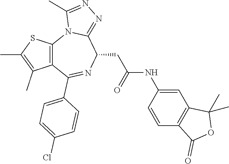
C12=C(SC(C)=C1C)N1C(=NN=C1C)C(CC(=O)NC1=CC3=C(C=C1)C(=O)OC3(C)C)N=C2C1=CC=C(Cl)C=C1
